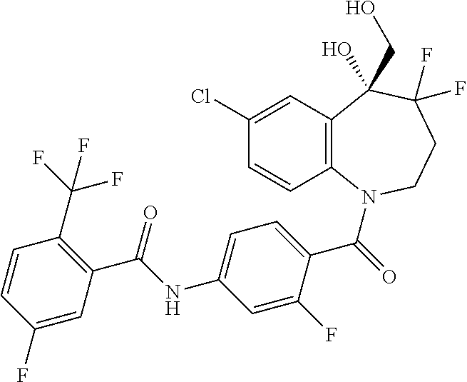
C1(Cl)=CC2=C(C=C1)N(C(=O)C1=CC=C(NC(C3=C(C(F)(F)F)C=CC(F)=C3)=O)C=C1F)CCC(F)(F)C2(O)CO
